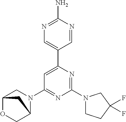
C12OCC(N(C3=NC(N4CCC(F)(F)C4)=NC(C4=CN=C(N)N=C4)=C3)C1)C2
